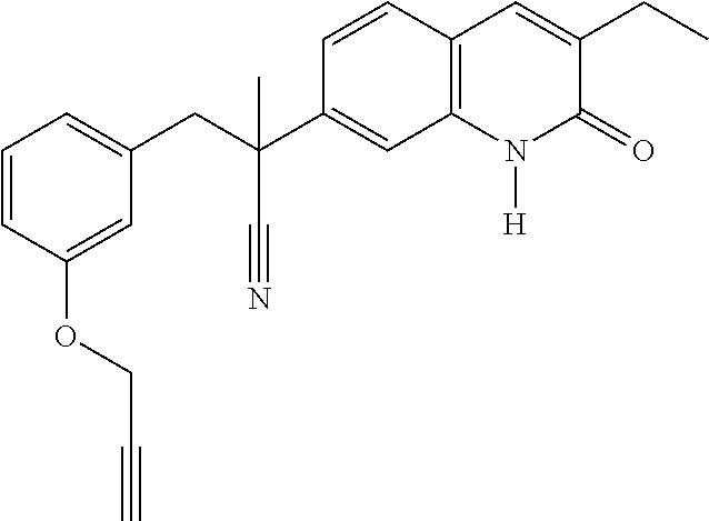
C1=CC2=C(C=C1C(CC1=CC=CC(OCC#C)=C1)(C#N)C)N([H])C(=O)C(CC)=C2
